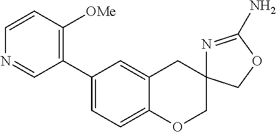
C1=C2C(=CC=C1C1=C([OMe])C=CN=C1)OCC1(C2)N=C(N)OC1
